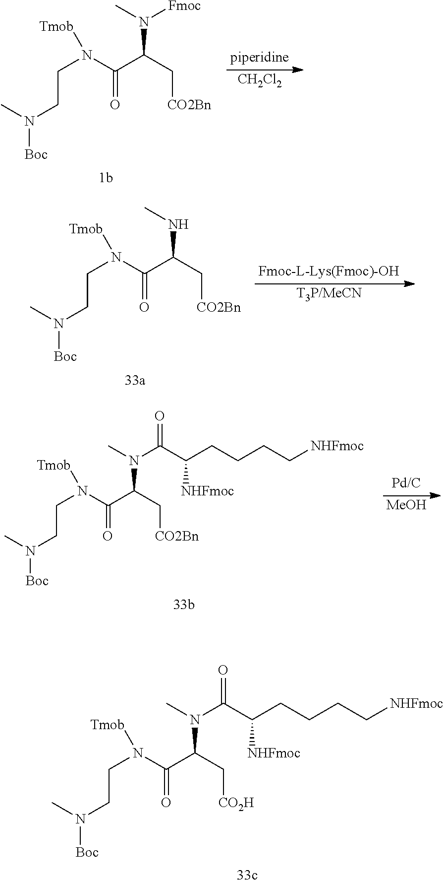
[CH2Cl2].C(N(C)[Fmoc])(C[CO2Bn])C(N(CCN([Boc])C)[Tmob])=O.[T3P/MeCN].C(NC)(C[CO2Bn])C(N(CCN([Boc])C)[Tmob])=O.[MeOH].C(N(C)C(C(CCCC[NHFmoc])[NHFmoc])=O)(C[CO2Bn])C(N(CCN([Boc])C)[Tmob])=O.C(N(C)C(C(CCCC[NHFmoc])[NHFmoc])=O)(C[CO2H])C(N(CCN([Boc])C)[Tmob])=O
